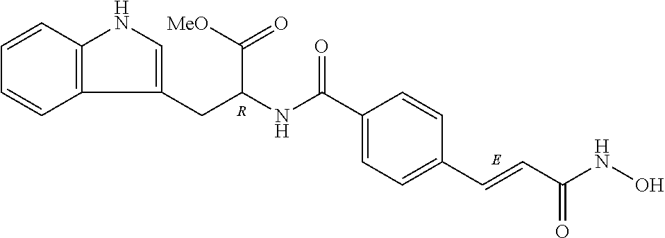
C(C1=CC=C(C=CC(NO)=O)C=C1)(NC(CC1=CNC2=C1C=CC=C2)C([MeO])=O)=O.[R]
